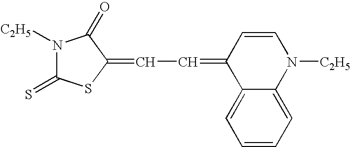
C(=C1C2=CC=CC=C2N([C2H5])C=C1)C=C1C(=O)N([C2H5])C(=S)S1
